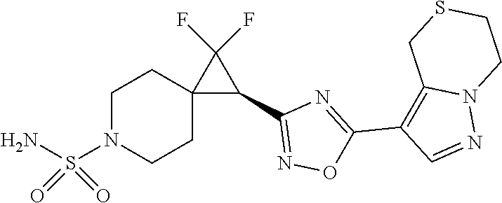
C1=NN2C(=C1C1=NC(C3C(F)(F)C34CCN(S(=O)(=O)N)CC4)=NO1)CSCC2
